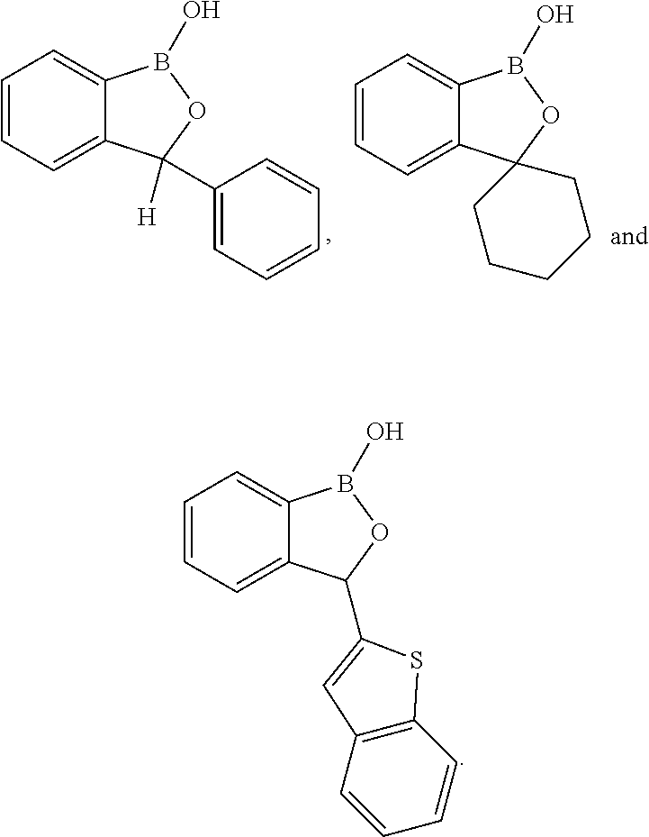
C1=CC=C2C(=C1)B(O)OC2C1=CC2=C(C=CC=C2)S1.C1=CC=C2C(=C1)B(O)OC2([H])C1=CC=CC=C1.C1=CC=C2C(=C1)B(O)OC21CCCCC1
